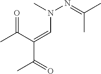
O=C(C(=CN(N=C(C)C)C)C(=O)C)C
